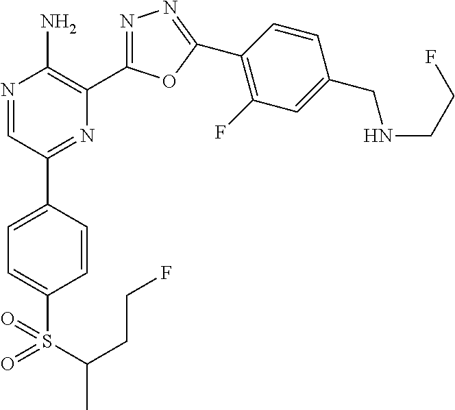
N1=CC(C2=CC=C(S(C(CCF)C)(=O)=O)C=C2)=NC(C2=NN=C(C3=C(F)C=C(CNCCF)C=C3)O2)=C1N
